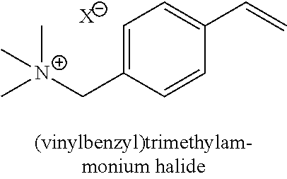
[N+](CC1=CC=C(C=C)C=C1)(C)(C)C.[X]
